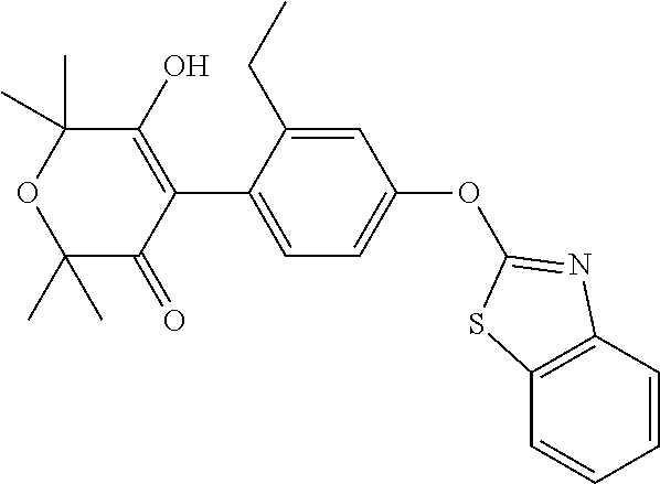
C1(C)(C)C(=O)C(C2=CC=C(OC3=NC4=C(C=CC=C4)S3)C=C2CC)=C(O)C(C)(C)O1
